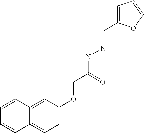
C12=CC(OCC(NN=CC3=CC=CO3)=O)=CC=C1C=CC=C2
